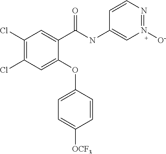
C1(C(NC2=CN([O-])=NC=C2)=O)=CC(Cl)=C(Cl)C=C1OC1=CC=C([OCF3])C=C1
